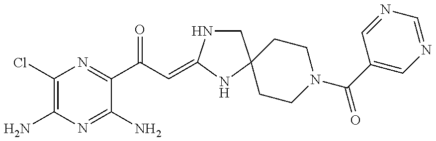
C1(Cl)=C(N)N=C(N)C(C(C=C2NCC3(N2)CCN(C(C2=CN=CN=C2)=O)CC3)=O)=N1
